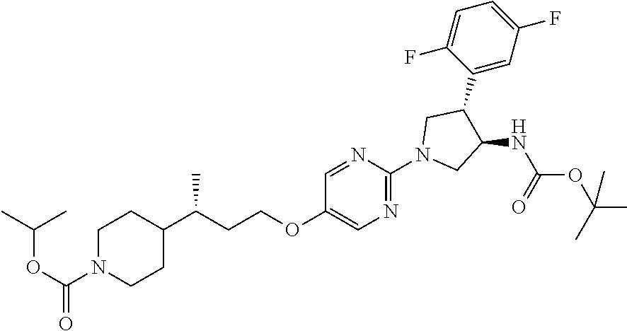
C1N(C(=O)OC(C)C)CCC(C(CCOC2=CN=C(N3CC(NC(=O)OC(C)(C)C)C(C4=CC(F)=CC=C4F)C3)N=C2)C)C1
